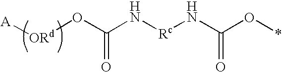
C(N[Rc]NC(O*)=O)(=O)O[ORd][A]
